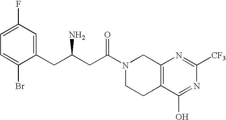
C1(CC(CC(N2CCC3=C(C2)N=C([CF3])N=C3O)=O)N)=CC(F)=CC=C1Br
